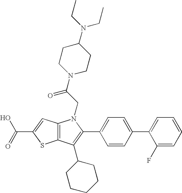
C(C1=CC2=C(S1)C(C1CCCCC1)=C(C1=CC=C(C3=CC=CC=C3F)C=C1)N2CC(N1CCC(N(CC)CC)CC1)=O)(=O)O
